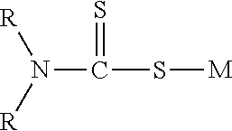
[R]N([R])C(=S)S[M]
